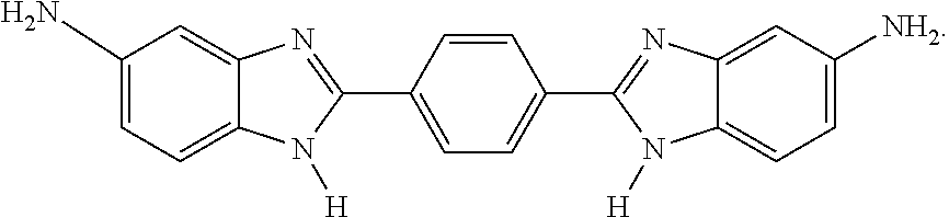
C1(N)=CC=C2C(=C1)N=C(C1=CC=C(C3=NC4=CC([NH2])=CC=C4N3[H])C=C1)N2[H]
